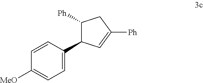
C1([Ph])C(C2=CC=C([MeO])C=C2)C=C([Ph])C1
